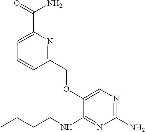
C1(COC2=CN=C(N)N=C2NCCCC)=NC(C(N)=O)=CC=C1
